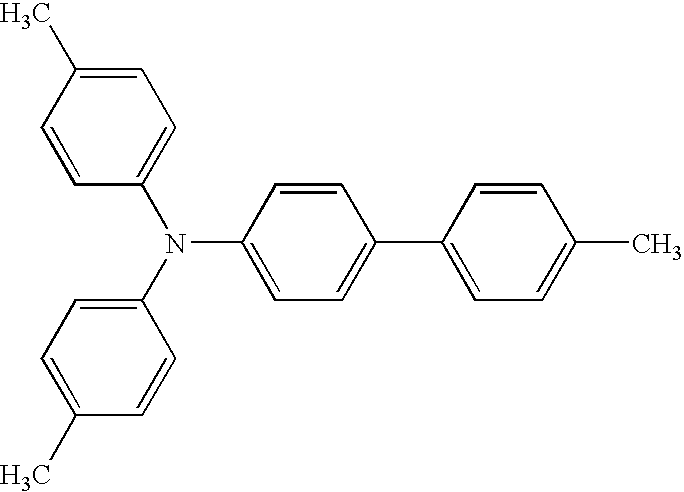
C1=CC(N(C2=CC=C(C)C=C2)C2=CC=C(C)C=C2)=CC=C1C1=CC=C(C)C=C1
